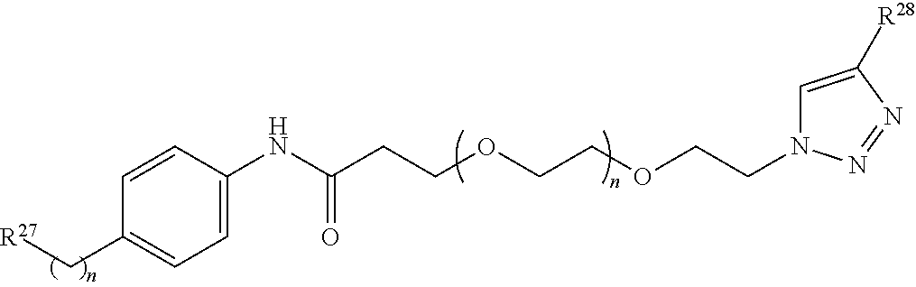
[R27]CC1=CC=C(NC(CCOCCOCCN2C=C([R28])N=N2)=O)C=C1
